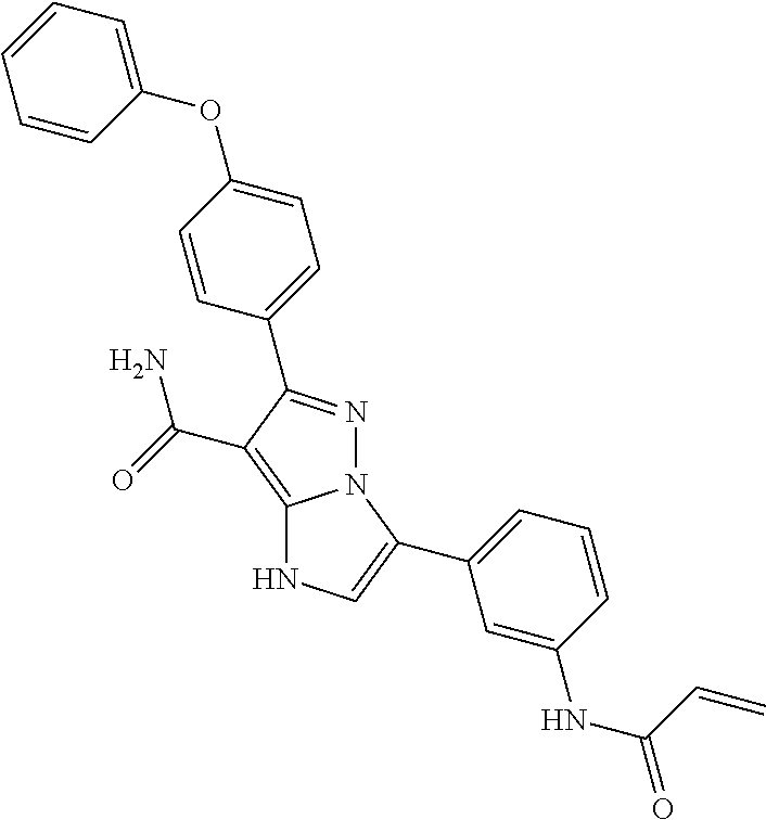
C12=C(C(=O)N)C(C3=CC=C(OC4=CC=CC=C4)C=C3)=NN1C(C1=CC=CC(NC(=O)C=C)=C1)=CN2
